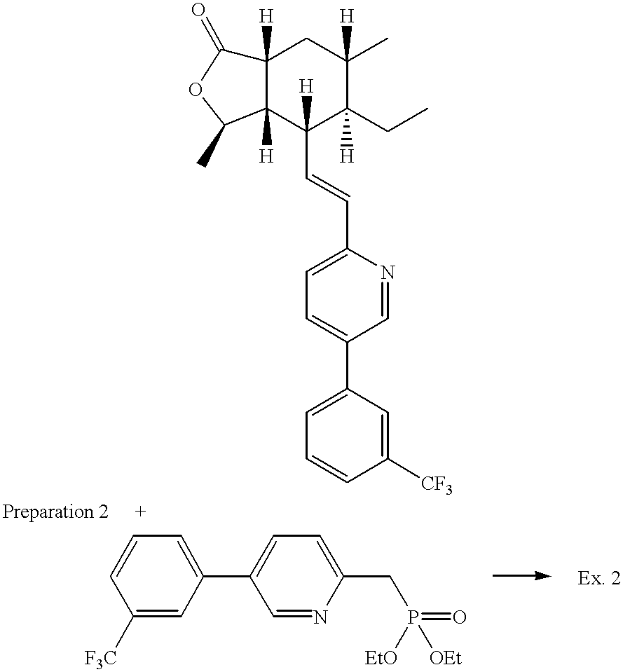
C1=CC=C(C2=CC=C(CP(=O)([EtO])[OEt])N=C2)C=C1[F3C].C12([H])C([H])(C(C=CC3=CC=C(C4=CC=CC([CF3])=C4)C=N3)([H])C(CC)([H])C(C)([H])C1)C(C)OC2=O
